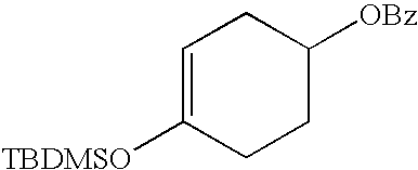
C1=C([TBDMSO])CCC([OBz])C1
